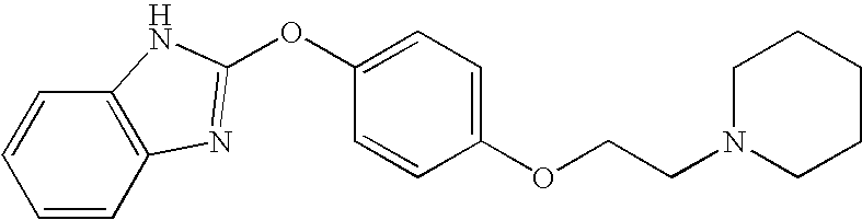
C1(OCCN2CCCCC2)=CC=C(OC2=NC3=C(C=CC=C3)N2)C=C1
